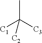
CC([C3])([C1])[C2]
